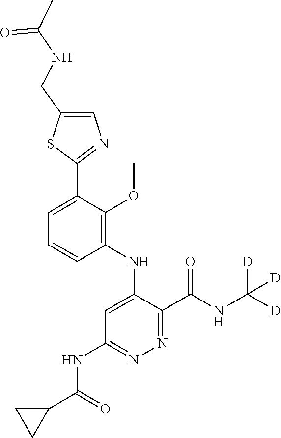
C1=C(C2=NC=C(CNC(C)=O)S2)C(OC)=C(NC2=CC(NC(C3CC3)=O)=NN=C2C(NC([D])([D])[D])=O)C=C1
